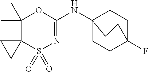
C1(C)(C)C2(S(=O)(=O)N=C(NC34CCC(F)(CC3)CC4)O1)CC2
